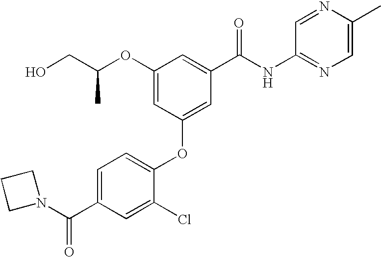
OCC(OC1=CC(OC2=CC=C(C(N3CCC3)=O)C=C2Cl)=CC(C(NC2=NC=C(C)N=C2)=O)=C1)C
